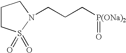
C1CS(=O)(=O)N(CCC[P(ONa)2]=O)C1
